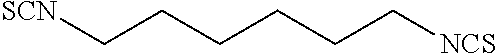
[SCN]CCCCCC[NCS]
